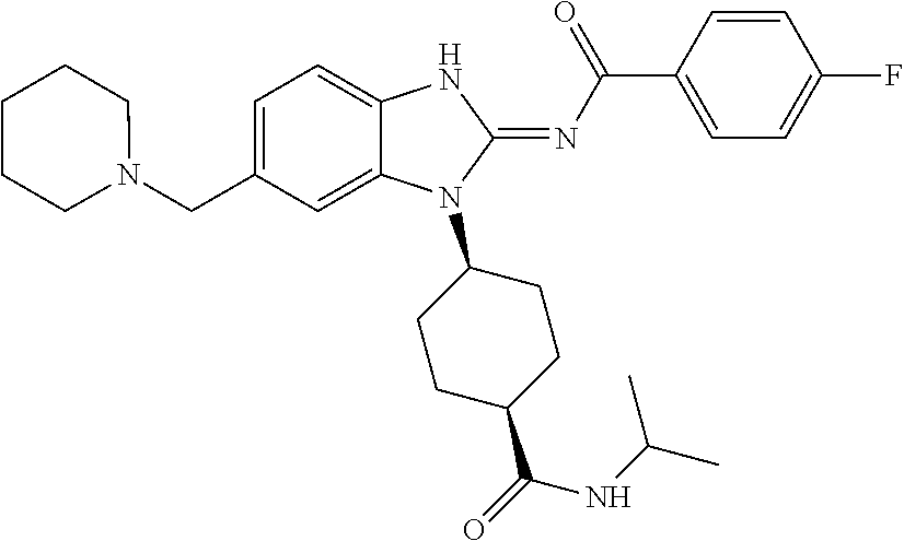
C1=C(CN2CCCCC2)C=C2C(=C1)NC(=NC(C1=CC=C(F)C=C1)=O)N2C1CCC(C(=O)NC(C)C)CC1
